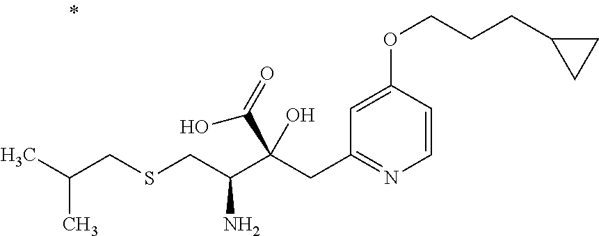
C1=CC(OCCCC2CC2)=CC(CC(C(CSCC(C)C)N)(C(=O)O)O)=N1
